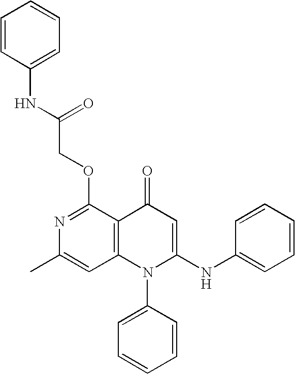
N1=C(OCC(NC2=CC=CC=C2)=O)C2=C(C=C1C)N(C1=CC=CC=C1)C(NC1=CC=CC=C1)=CC2=O
